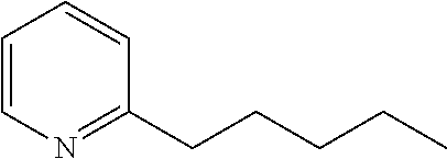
C1=CC=CC(CCCCC)=N1
